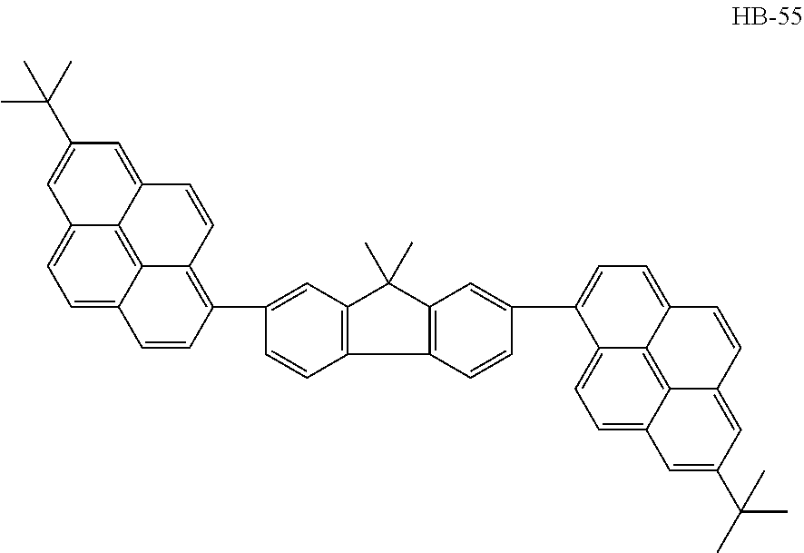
C12=C(C(C)(C)C3=C1C=CC(C1=C4C5=C6C(=CC=C5C=C1)C=C(C(C)(C)C)C=C6C=C4)=C3)C=C(C1=CC=C3C4=C5C(=CC=C14)C=C(C(C)(C)C)C=C5C=C3)C=C2
